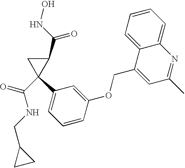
N(CC1CC1)C(C1(C2=CC=CC(OCC3=CC(C)=NC4=CC=CC=C34)=C2)C(C(NO)=O)C1)=O
